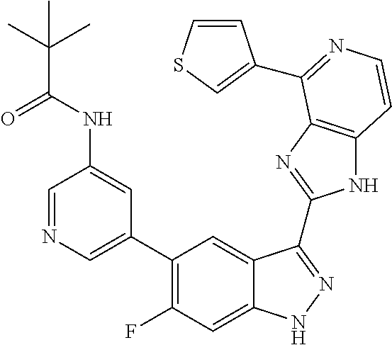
C1=C(C2=C(F)C=C3C(=C2)C(C2=NC4=C(N2)C=CN=C4C2=CSC=C2)=NN3)C=C(NC(=O)C(C)(C)C)C=N1
